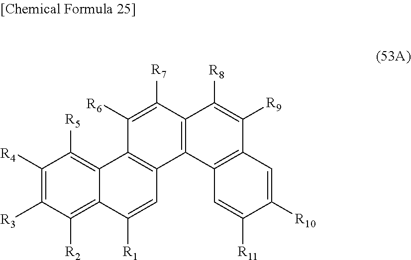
C1([R6])=C([R7])C2=C(C3=C1C1=C([R5])C([R4])=C([R3])C([R2])=C1C([R1])=C3)C1=C(C([R9])=C2[R8])C=C([R10])C([R11])=C1
